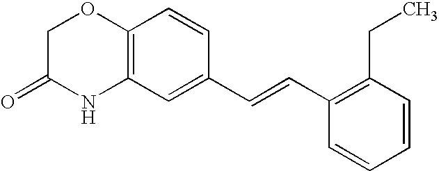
C12=C(C=C(C=CC3=C(CC)C=CC=C3)C=C1)NC(=O)CO2
